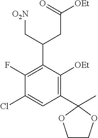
C1(F)=C(C(CC([OEt])=O)C[O2N])C([OEt])=C(C2(C)OCCO2)C=C1Cl
